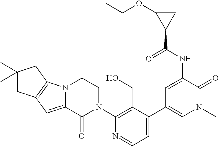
N12C(=CC3=C1CC(C)(C)C3)C(=O)N(C1=C(CO)C(C3=CN(C)C(=O)C(NC(C4CC4OCC)=O)=C3)=CC=N1)CC2
